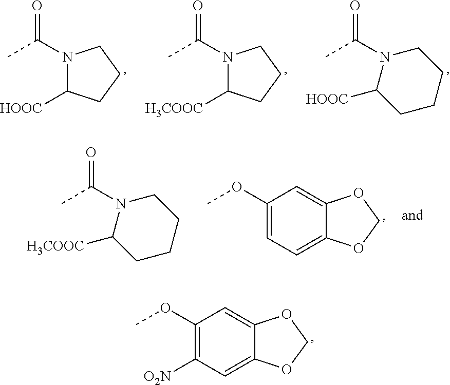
COC1=C([O2N])C=C2C(=C1)OCO2.CC(N1C([H3COOC])CCCC1)=O.COC1=CC=C2C(=C1)OCO2.CC(N1C([HOOC])CCCC1)=O.CC(N1C([H3COOC])CCC1)=O.CC(N1C([HOOC])CCC1)=O
